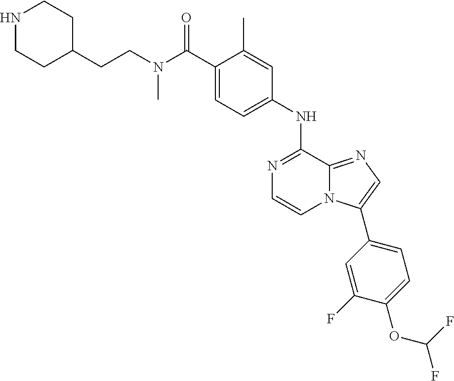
C1(NC2=NC=CN3C2=NC=C3C2=CC=C(OC(F)F)C(F)=C2)=CC=C(C(N(CCC2CCNCC2)C)=O)C(C)=C1
